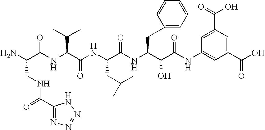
NC(C(NC(C(NC(C(NC(C(C(NC1=CC(C(O)=O)=CC(C(O)=O)=C1)=O)O)CC1=CC=CC=C1)=O)CC(C)C)=O)C(C)C)=O)CNC(=O)C1=NN=NN1
